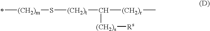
*[(CH2)m]S[(CH2)t]C([(CH2)r]C)[(CH2)s][Rs]
